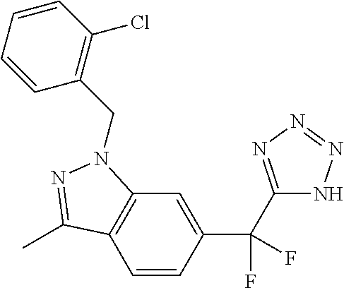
C12=C(C=CC(C(F)(F)C3=NN=NN3)=C1)C(C)=NN2CC1=C(Cl)C=CC=C1
